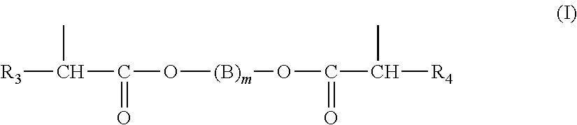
[R3]C(C(O[(B)m]OC(C([R4])C)=O)=O)C
